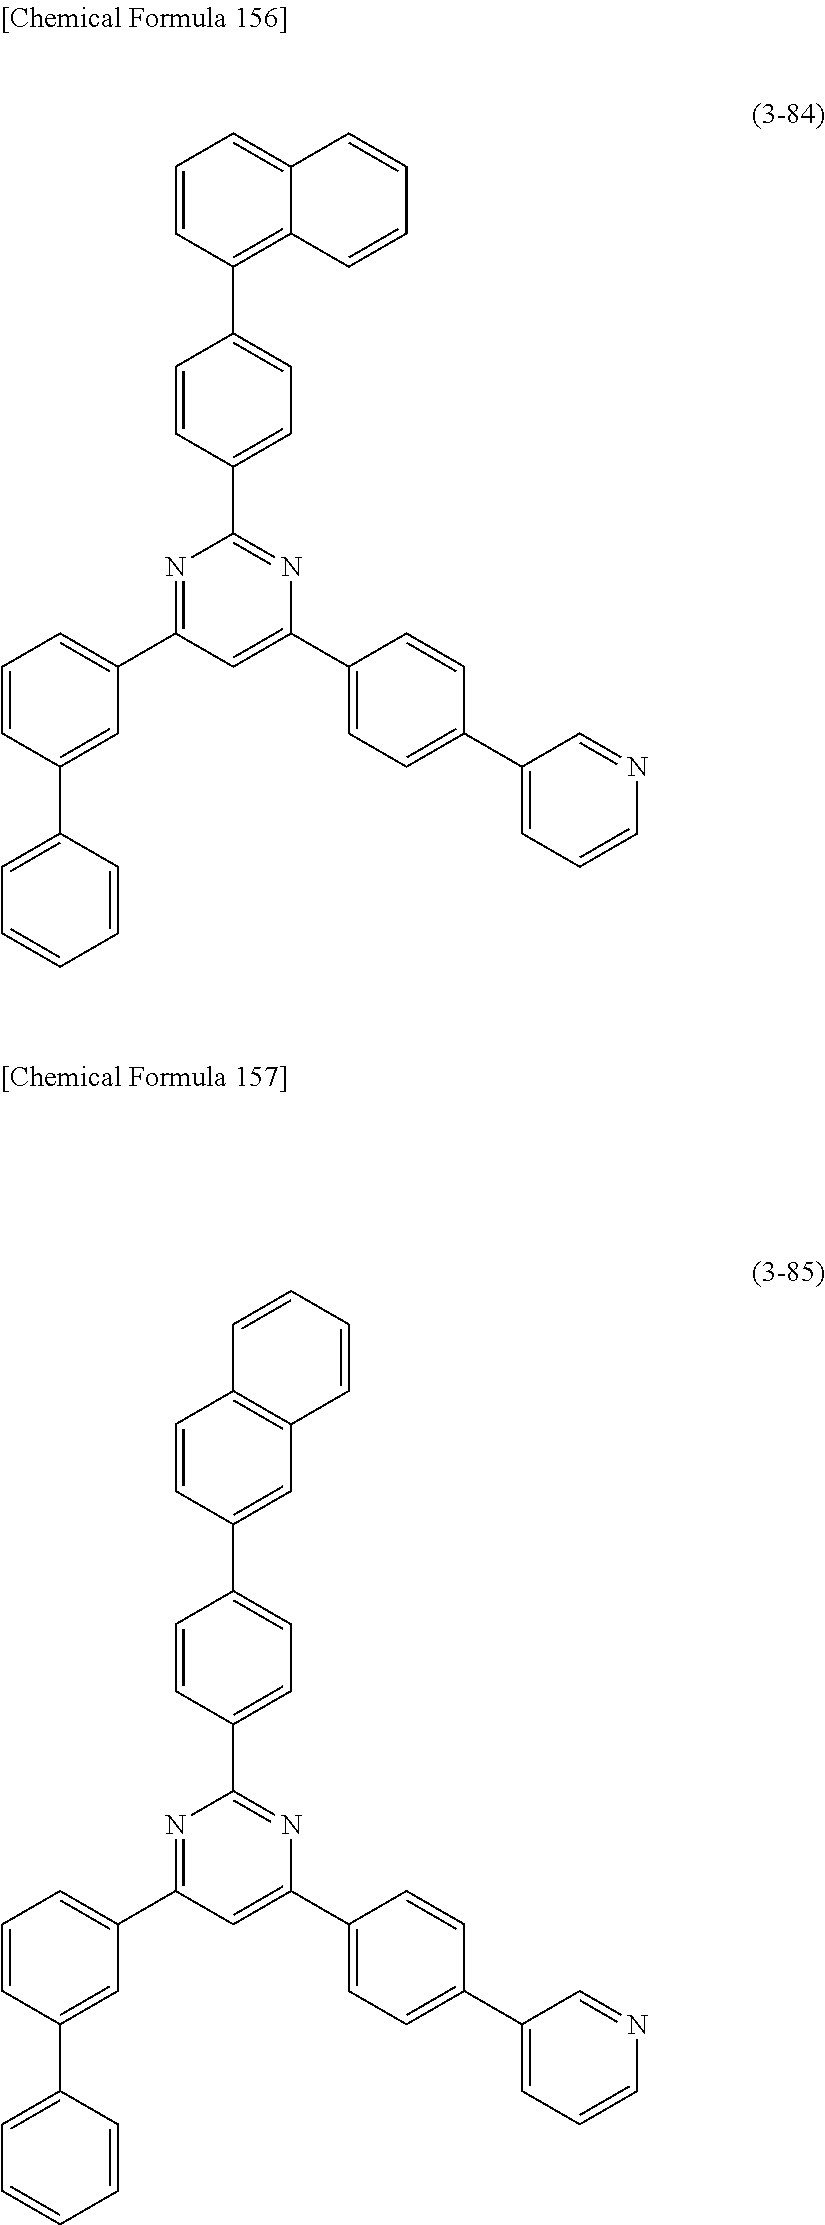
N1=C(C2=CC=CC(C3=CC=CC=C3)=C2)C=C(C2=CC=C(C3=CC=CN=C3)C=C2)N=C1C1=CC=C(C2=C3C(=CC=C2)C=CC=C3)C=C1.N1=C(C2=CC=CC(C3=CC=CC=C3)=C2)C=C(C2=CC=C(C3=CC=CN=C3)C=C2)N=C1C1=CC=C(C2=CC3=C(C=C2)C=CC=C3)C=C1
